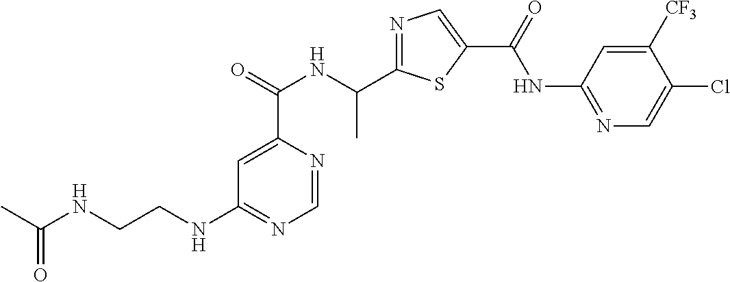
C1=NC(C(=O)NC(C2=NC=C(C(=O)NC3=NC=C(Cl)C([CF3])=C3)S2)C)=CC(NCCNC(C)=O)=N1
